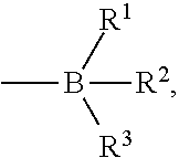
CB([R1])([R3])[R2]
